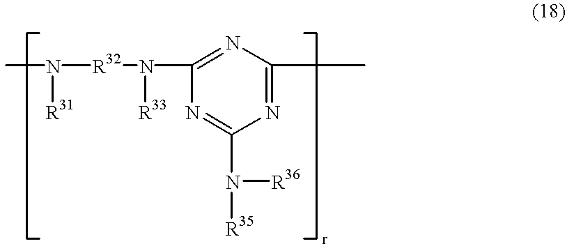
N([R32]N(C1=NC(C)=NC(N([R35])[R36])=N1)[R33])([R31])C
